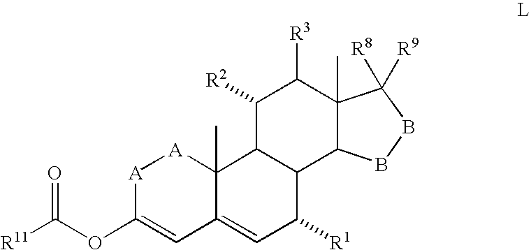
[A]1C(OC([R11])=O)=CC2=CC([R1])C3C(C2(C)[A]1)C([R2])C([R3])C1(C)C3BBC1([R8])[R9]
